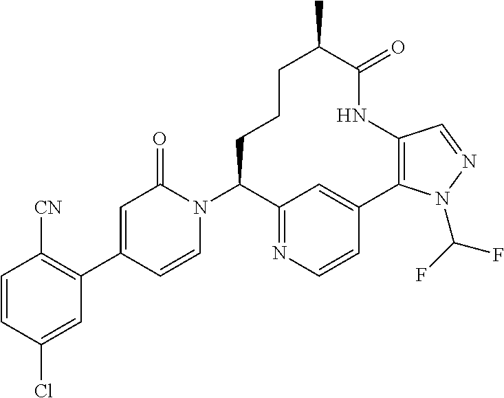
C1=CC(Cl)=CC(C2=CC(=O)N(C3C4=NC=CC(=C4)C4=C(NC(=O)C(C)CCC3)C=NN4C(F)F)C=C2)=C1[CN]
